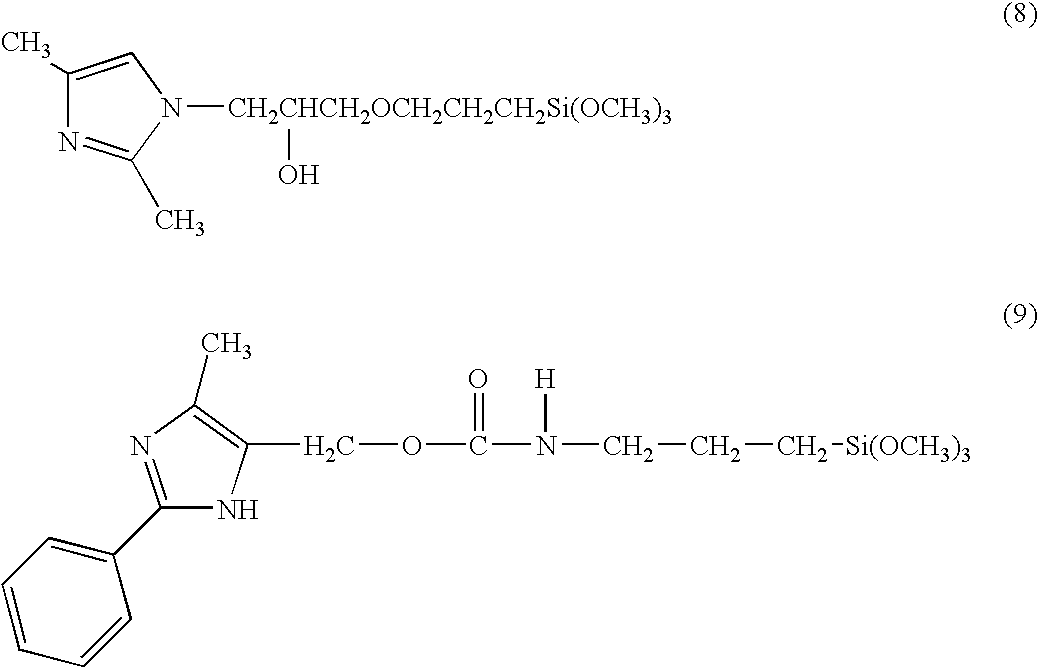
C1(C)=CN([CH2CHCH2OCH2CH2CH2Si(OCH3)3]O)C(C)=N1.C1=CC=CC(C2=NC(C)=C(COC(N([H])CCC[Si(OCH3)3])=O)N2)=C1
